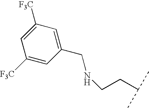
C1(CNCCC(C)C)=CC([F3C])=CC([F3C])=C1
